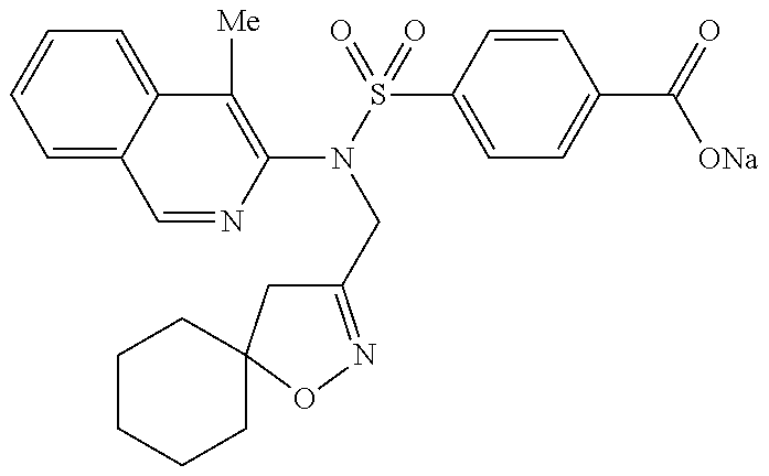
C1=NC(N(S(=O)(=O)C2=CC=C(C(=O)[ONa])C=C2)CC2=NOC3(C2)CCCCC3)=C([Me])C2=CC=CC=C12
